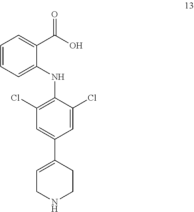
C1=CC=C(NC2=C(Cl)C=C(C3=CCNCC3)C=C2Cl)C(C(O)=O)=C1
